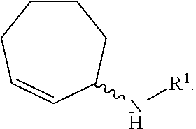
C1CCC=CC(N[R1])C1
